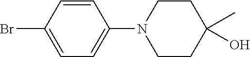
C1=CC(Br)=CC=C1N1CCC(C)(O)CC1
